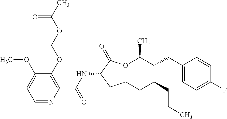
C1CC(NC(C2=C(OCOC(C)=O)C(OC)=CC=N2)=O)C(=O)OC(C)C(CC2=CC=C(F)C=C2)C(CCC)C1
